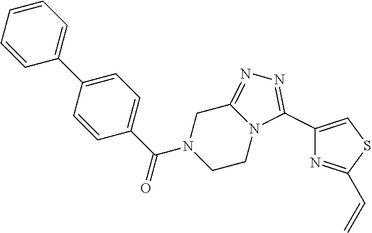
C1=C(C2=CC=CC=C2)C=CC(C(N2CCN3C(=NN=C3C3=CSC(C=C)=N3)C2)=O)=C1
